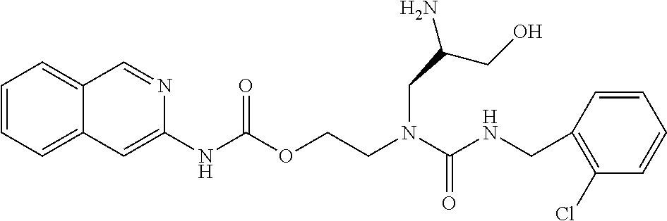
C1(CNC(N(CCOC(NC2=CC3=CC=CC=C3C=N2)=O)CC(N)CO)=O)=C(Cl)C=CC=C1
